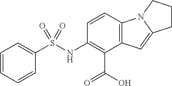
C1=CC=CC(S(NC2=C(C(O)=O)C3=C(C=C2)N2C(=C3)CCC2)(=O)=O)=C1
